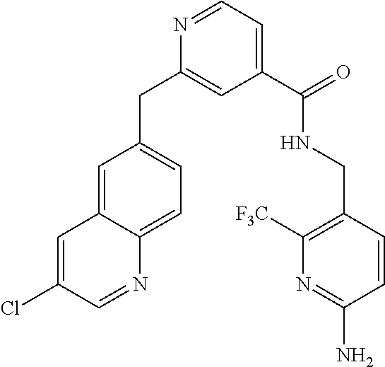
N1=CC=C(C(NCC2=C([F3C])N=C(N)C=C2)=O)C=C1CC1=CC=C2C(=C1)C=C(Cl)C=N2
